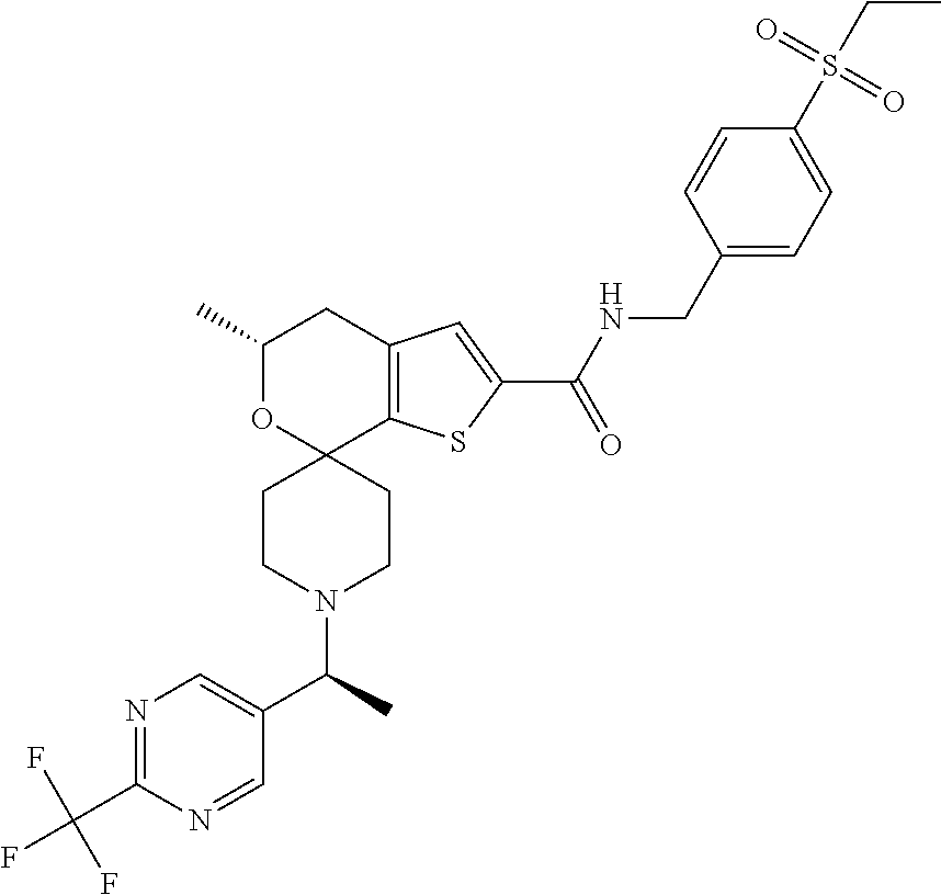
C1=C(CNC(C2=CC3=C(S2)C2(OC(C)C3)CCN(C(C3=CN=C(C(F)(F)F)N=C3)C)CC2)=O)C=CC(S(=O)(=O)CC)=C1
